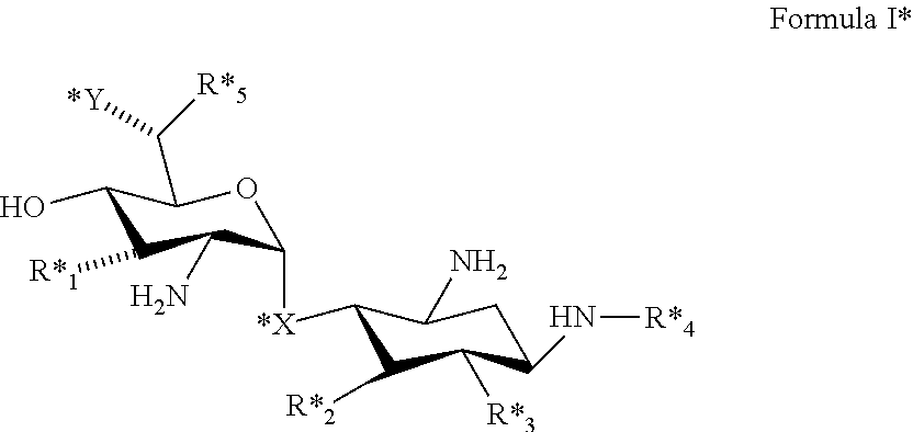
C1(O)C([R*1])C(N)C([*X]C2C([R*2])C([R*3])C(N[R*4])CC2N)OC1C([*Y])[R*5]
